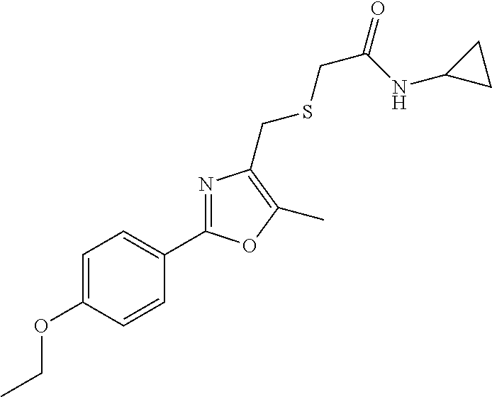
C1=C(OCC)C=CC(C2=NC(CSCC(=O)NC3CC3)=C(C)O2)=C1
